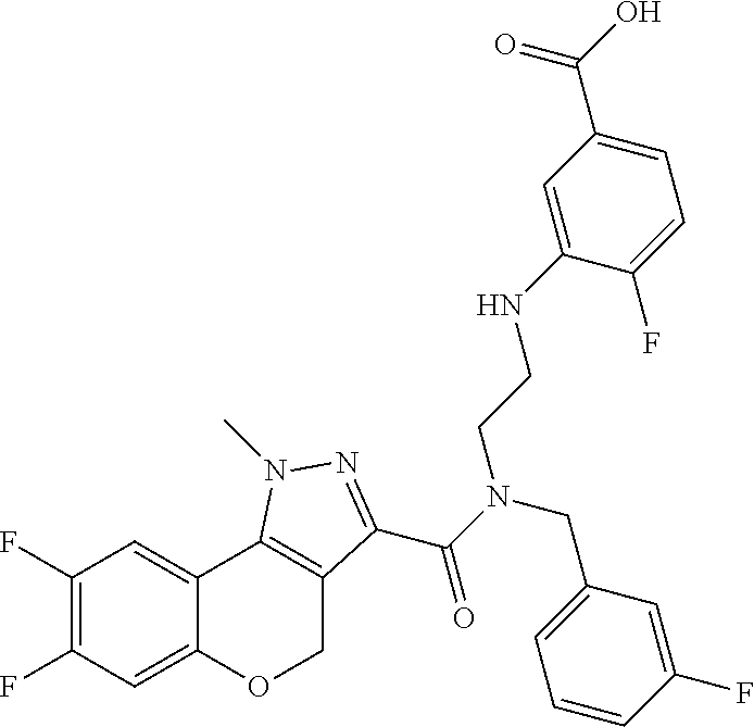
C1(F)=C(F)C=C2C(=C1)C1=C(CO2)C(C(N(CC2=CC=CC(F)=C2)CCNC2=CC(C(O)=O)=CC=C2F)=O)=NN1C
